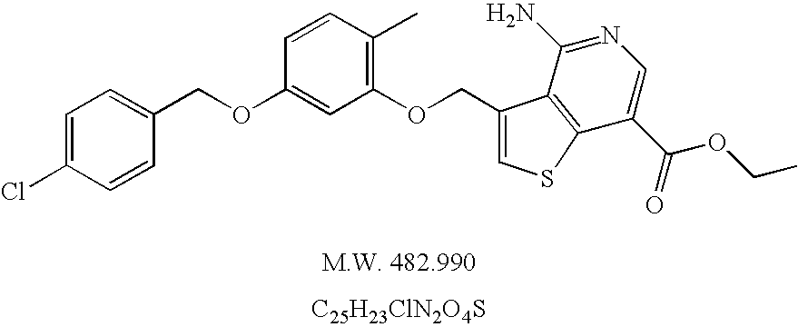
[C25H23ClN2O4S].O(CC1=CSC2=C1C(N)=NC=C2C(=O)OCC)C1=C(C)C=CC(OCC2=CC=C(Cl)C=C2)=C1
